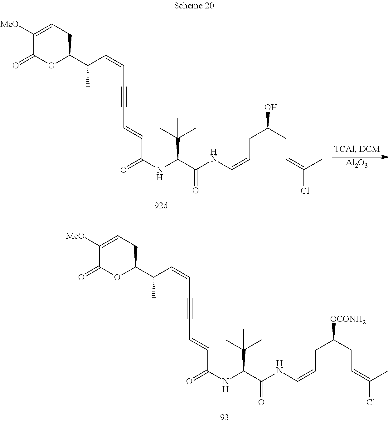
C1([MeO])=CCC(C(C)C=CC#CC=CC(NC(C(NC=CCC(CC=C(Cl)C)[OCONH2])=O)C(C)(C)C)=O)OC1=O.C1([MeO])=CCC(C(C)C=CC#CC=CC(NC(C(NC=CCC(CC=C(Cl)C)O)=O)C(C)(C)C)=O)OC1=O.[Al2O3]
